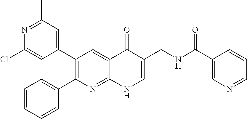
N1=C(C)C=C(C2=C(C3=CC=CC=C3)N=C3C(=C2)C(=O)C(CNC(C2=CN=CC=C2)=O)=CN3)C=C1Cl
